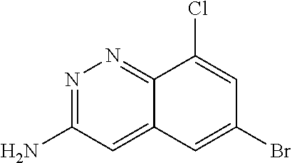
N1=C(N)C=C2C(=N1)C(Cl)=CC(Br)=C2
